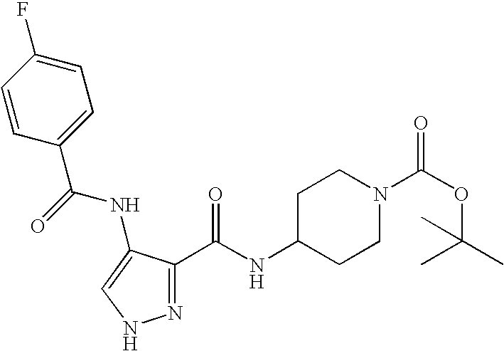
C1(C(NC2=CNN=C2C(=O)NC2CCN(C(=O)OC(C)(C)C)CC2)=O)=CC=C(F)C=C1
